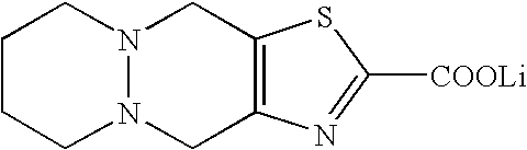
N12N(CC3=C(C1)SC([COOLi])=N3)CCCC2
